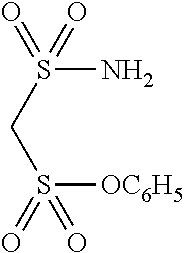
C(S(=O)(=O)N)S(=O)([OC6H5])=O
